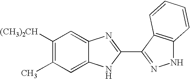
C1([(CH3)2CH])=C(C)C=C2C(=C1)N=C(C1=NNC3=C1C=CC=C3)N2
